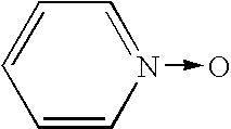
C1=CN(->O)=CC=C1
